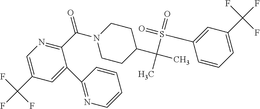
C1=C(C(F)(F)F)C=C(C2=NC=CC=C2)C(C(N2CCC(C(C)(S(=O)(=O)C3=CC(C(F)(F)F)=CC=C3)C)CC2)=O)=N1
